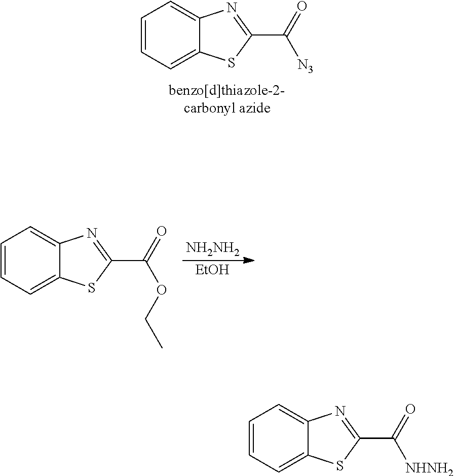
C1=CC=C2C(=C1)N=C(C(=O)[N3])S2.[NH2NH2].[EtOH].C1=CC=C2C(=C1)N=C(C(=O)OCC)S2.C1=CC=C2C(=C1)N=C(C(=O)[NHNH2])S2
